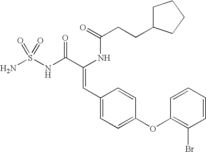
C(=O)(NC(C(NS(N)(=O)=O)=O)=CC1=CC=C(OC2=C(Br)C=CC=C2)C=C1)CCC1CCCC1
